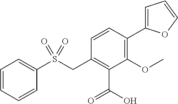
C1=CC=CC(S(CC2=C(C(=O)O)C(OC)=C(C3=CC=CO3)C=C2)(=O)=O)=C1
